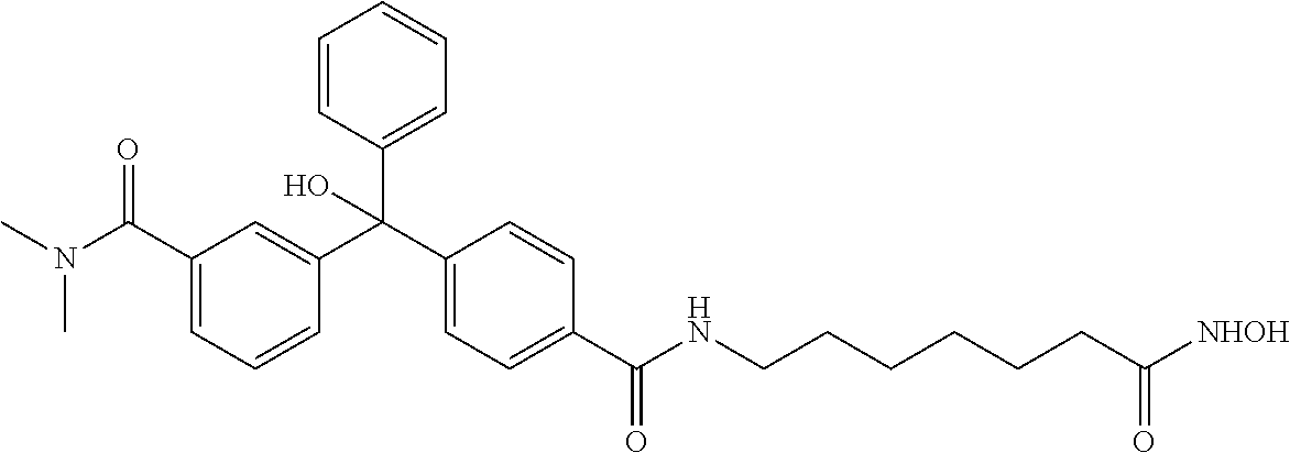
C1=C(C(N(C)C)=O)C=C(C(C2=CC=C(C(NCCCCCCC([NHOH])=O)=O)C=C2)(C2=CC=CC=C2)O)C=C1
